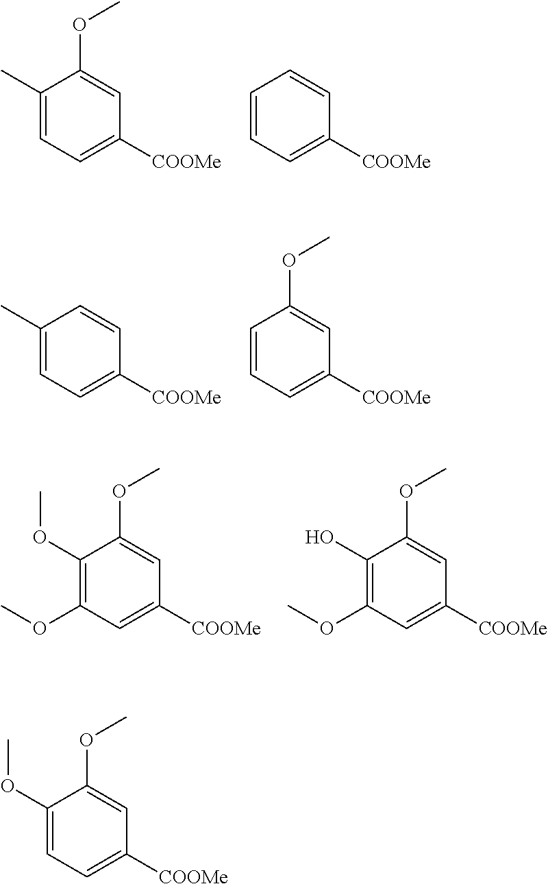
C1(C)=CC=C([COOMe])C=C1OC.C1=CC=C([COOMe])C=C1.C1(C)=CC=C([COOMe])C=C1.C1=CC=C([COOMe])C=C1OC.C1(OC)=C(OC)C=C([COOMe])C=C1OC.C1(O)=C(OC)C=C([COOMe])C=C1OC.C1(OC)=CC=C([COOMe])C=C1OC
